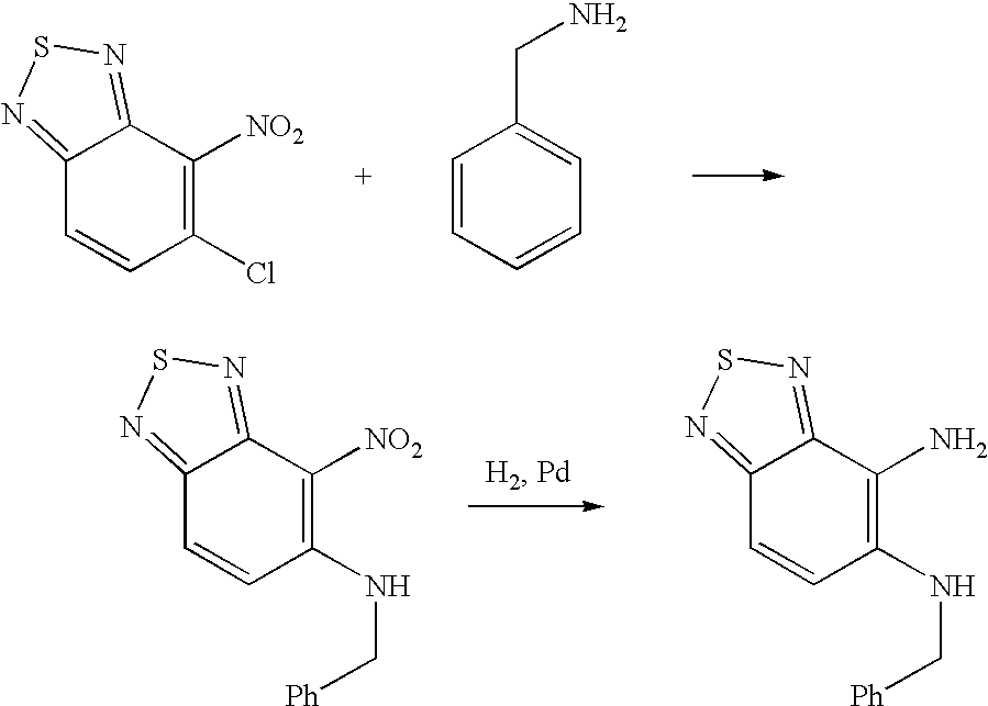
C12=NSN=C1C([NO2])=C(Cl)C=C2.C1=CC=CC=C1CN.C12=NSN=C1C([NO2])=C(NC[Ph])C=C2.C12=NSN=C1C(N)=C(NC[Ph])C=C2
